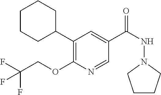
C1(C2CCCCC2)=C(OCC(F)(F)F)N=CC(C(NN2CCCC2)=O)=C1
